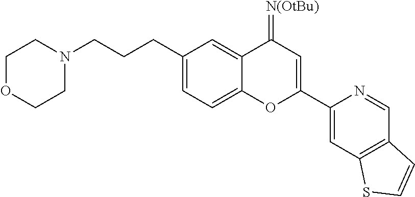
C(C1=CC=C2C(=C1)C(=[N(OtBu)])C=C(C1=CC3=C(C=N1)C=CS3)O2)CCN1CCOCC1
